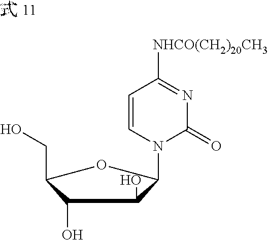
C1(O)C(CO)OC(N2C(=O)N=C([NHCO(CH2)20CH3])C=C2)C1O
